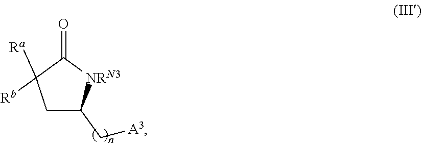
C1C(C[A3])[NRN3]C(=O)C1([Ra])[Rb]
